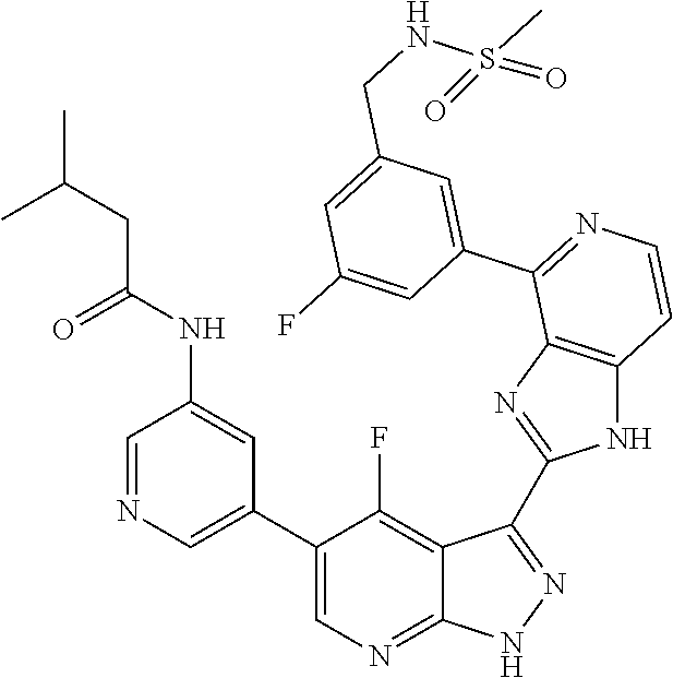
C1=NC=C(C2=CN=C3C(=C2F)C(C2=NC4=C(N2)C=CN=C4C2=CC(CNS(C)(=O)=O)=CC(F)=C2)=N[N H]3)C=C1NC(CC(C)C)=O
